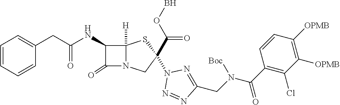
C1=CC=CC(CC(NC2C(=O)N3C2([H])SC(N2N=NC(CN(C(C4=C(Cl)C([OPMB])=C([OPMB])C=C4)=O)[Boc])=N2)(C(=O)OB)C3)=O)=C1
